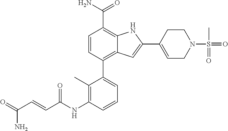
C1=CC(C2=CC=CC(NC(C=CC(=O)N)=O)=C2C)=C2C(=C1C(N)=O)NC(C1=CCN(S(=O)(C)=O)CC1)=C2
